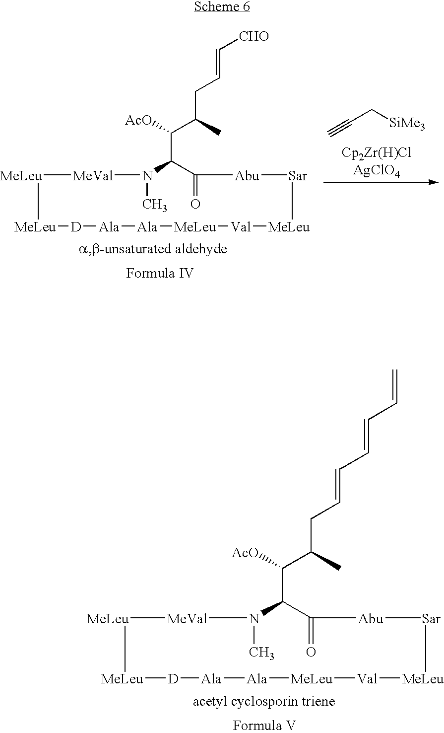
[MeLeu]1[MeVal]N(C)C(C([AcO])C(CC=CC=CC=C)C)C(=O)[Abu][Sar][MeLeu][Val][MeLeu][Ala][Ala][D][MeLeu]1.[MeLeu]1[MeVal]N(C)C(C([AcO])C(CC=C[CHO])C)C(=O)[Abu][Sar][MeLeu][Val][MeLeu][Ala][Ala][D][MeLeu]1.C(C#C)[SiMe3]
